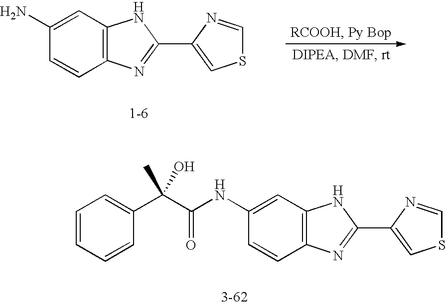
C12=C(C=C(N)C=C1)NC(C1=CSC=N1)=N2.C1=CC=CC(C(C(NC2=CC3=C(C=C2)N=C(C2=CSC=N2)N3)=O)(C)O)=C1
